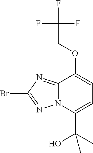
C1=C(OCC(F)(F)F)C2=NC(Br)=NN2C(C(O)(C)C)=C1
